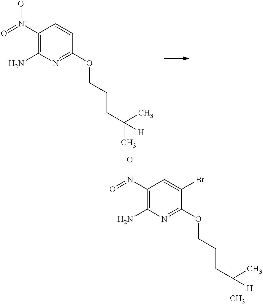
C1([N+](=O)[O-])=C(N)N=C(OCCCC(C)(C)[H])C=C1.C1([N+](=O)[O-])=C(N)N=C(OCCCC(C)(C)[H])C(Br)=C1
